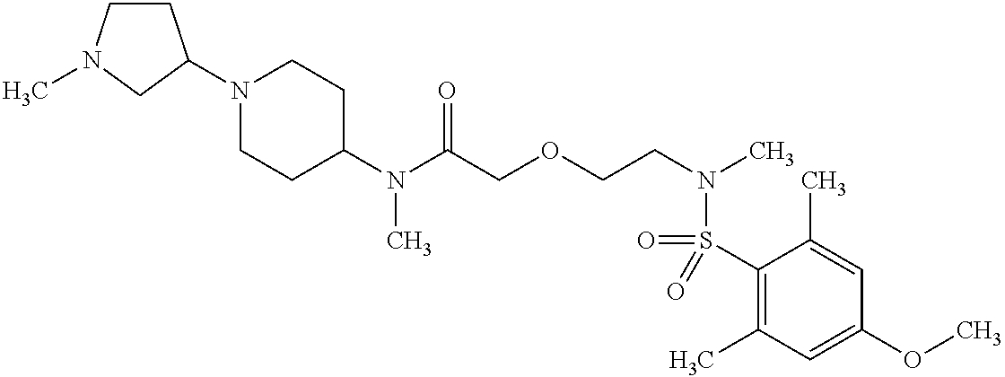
C1(N(C(COCCN(C)S(=O)(C2=C(C)C=C(OC)C=C2C)=O)=O)C)CCN(C2CCN(C)C2)CC1
